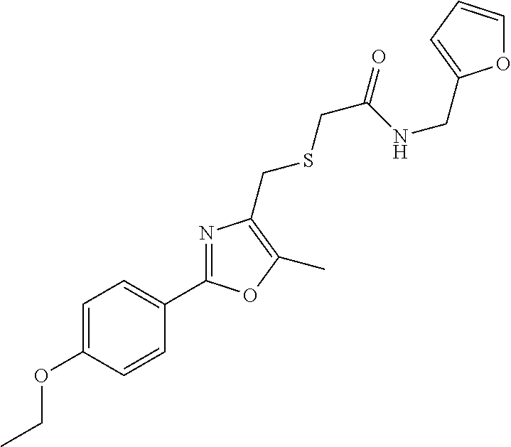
C1=C(OCC)C=CC(C2=NC(CSCC(=O)NCC3=CC=CO3)=C(C)O2)=C1
